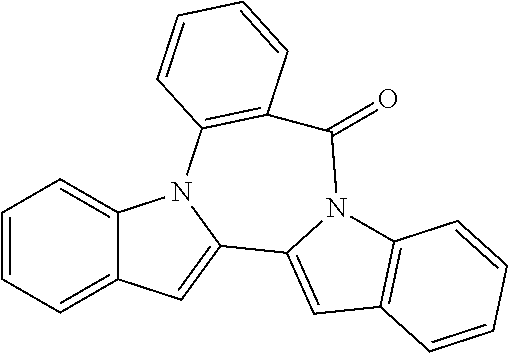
C12=C(C=C3N1C(=O)C1=C(N4C3=CC3=CC=CC=C43)C=CC=C1)C=CC=C2
